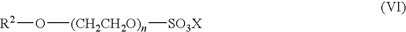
[R2]O[(CH2CH2O)n][SO3X]
